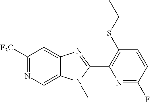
C1([F3C])=NC=C2C(=C1)N=C(C1=C(SCC)C=CC(F)=N1)N2C
